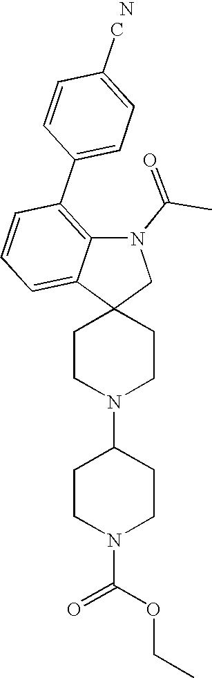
C1CN(C2CCN(C(OCC)=O)CC2)CCC12CN(C(=O)C)C1=C(C3=CC=C(C)C=C3)C=CC=C21.N
